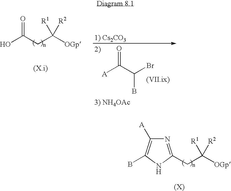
C(C([OGp])([R1])[R2])C(O)=O.[A]C(C(Br)B)=O.C(C([OGp])([R1])[R2])C1=NC([A])=C(B)N1
